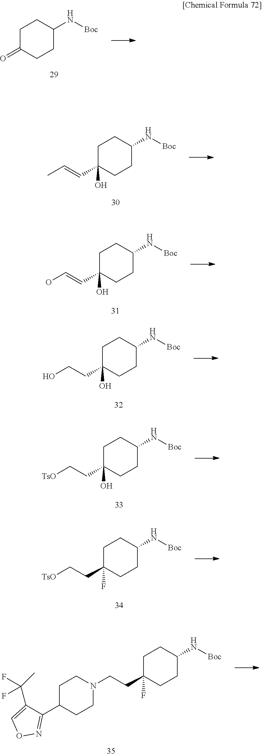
C1C(=O)CCC(N[Boc])C1.C1C(C=CC)(O)CCC(N[Boc])C1.C1C(C=CO)(O)CCC(N[Boc])C1.C1C(CCO)(O)CCC(N[Boc])C1.C1C(CC[TsO])(O)CCC(N[Boc])C1.C1C(CC[TsO])(F)CCC(N[Boc])C1.C1C(CCN2CCC(C3=NOC=C3C(C)(F)F)CC2)(F)CCC(N[Boc])C1
